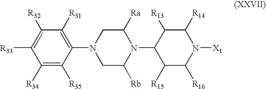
C1([R31])=C(N2CC([Rb])N(C3C([R15])C([R16])N([X1])C([R14])C3[R13])C([Ra])C2)C([R35])=C([R34])C([R33])=C1[R32]
